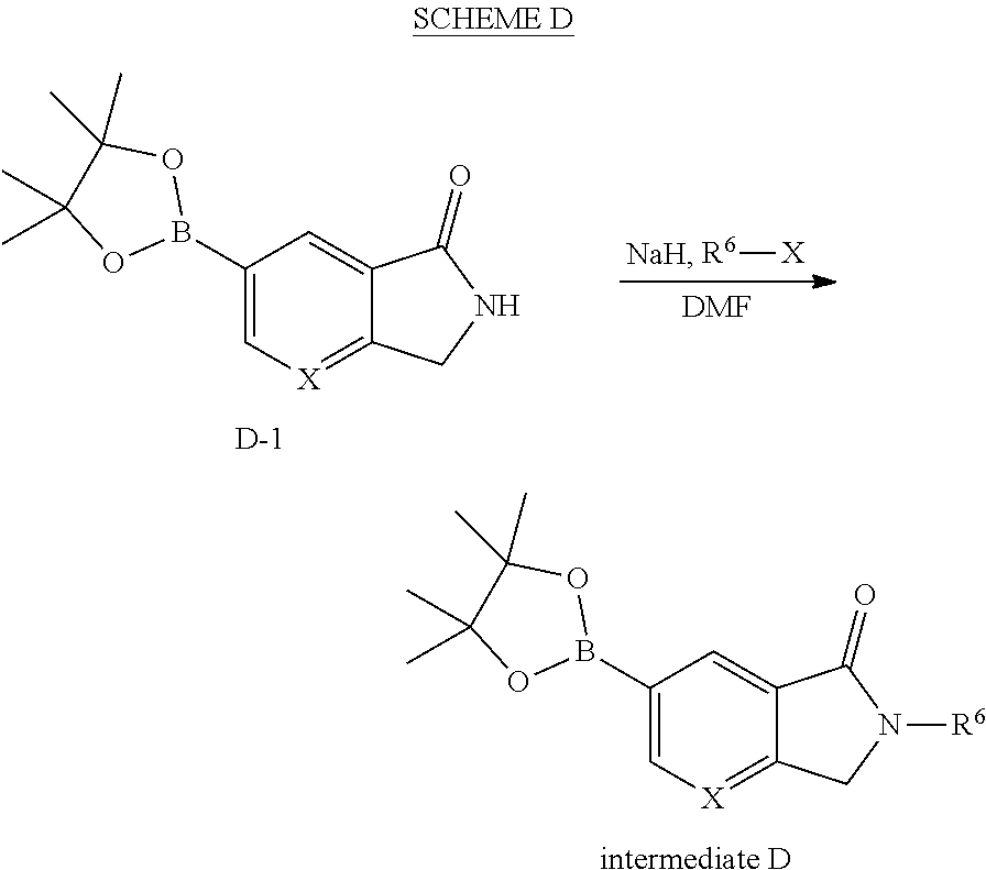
[R6][X].[DMF].C1(B2OC(C)(C)C(C)(C)O2)=C[X]=C2C(=C1)C(=O)NC2.[D].C1(B2OC(C)(C)C(C)(C)O2)=C[X]=C2C(=C1)C(=O)N([R6])C2.[intermediate D]
